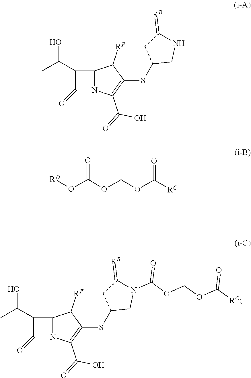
C1(=O)N2C(C1C(C)O)C([RF])C(SC1CN(C(OCOC([RC])=O)=O)C(=[RB])C1)=C2C(=O)O.C1(=O)N2C(C1C(C)O)C([RF])C(SC1CNC(=[RB])C1)=C2C(=O)O.[RD]OC(OCOC([RC])=O)=O
